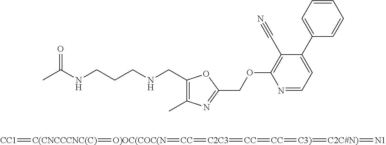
C1(CNCCCNC(C)=O)=C(C)N=C(COC2=C(C#N)C(C3=CC=CC=C3)=CC=N2)O1.[CC1]=[C(CNCCCNC(C)]=[O)OC(COC(N]=[CC]=[C2C3]=[CC]=[CC]=[C3)]=[C2C#N)]=[N1]
